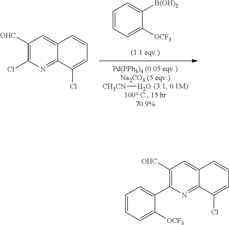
[CH3CN]O.C1=CC=C([OCF3])C([B(OH)2])=C1.C1([OHC])=C(Cl)N=C2C(=C1)C=CC=C2Cl.C1([OHC])=C(C2=CC=CC=C2[OCF3])N=C2C(=C1)C=CC=C2Cl
